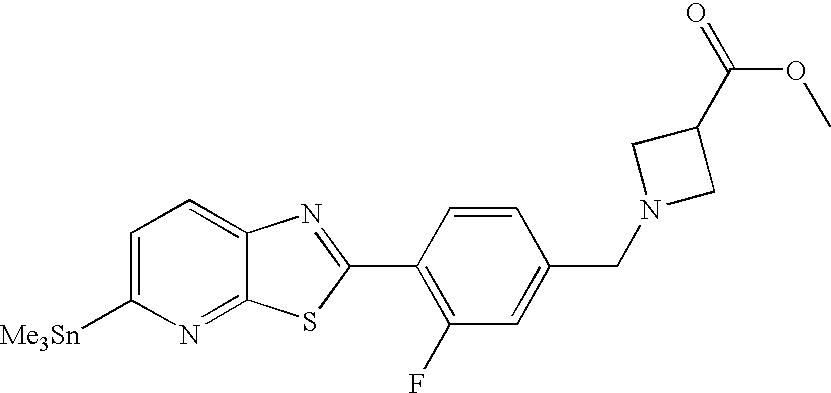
[Me3Sn]C1=CC=C2C(=N1)SC(C1=C(F)C=C(CN3CC(C(=O)OC)C3)C=C1)=N2
